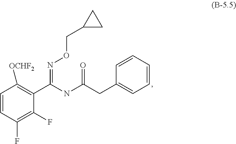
C1=CC(F)=C(F)C(C(=NOCC2CC2)NC(CC2=CC=CC=C2)=O)=C1[OCHF2]
